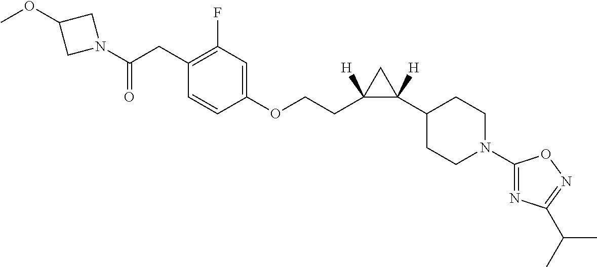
N1(C(CC2=C(F)C=C(OCCC3([H])C(C4CCN(C5=NC(C(C)C)=NO5)CC4)([H])C3)C=C2)=O)CC(OC)C1
